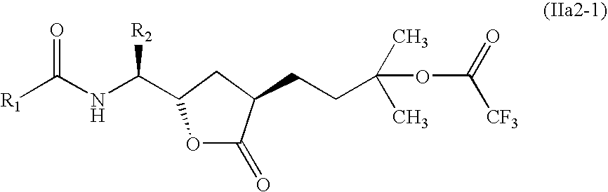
O1C(=O)C(CCC(C)(OC([CF3])=O)C)CC1C(NC([R1])=O)[R2]
